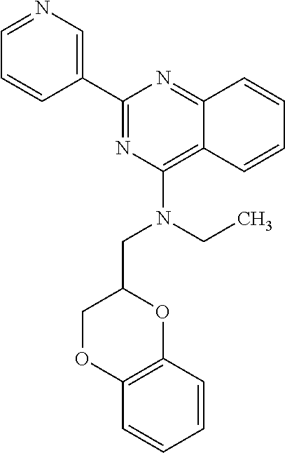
C1=CC2=NC(C3=CN=CC=C3)=NC(N(CC)CC3COC4=C(O3)C=CC=C4)=C2C=C1
